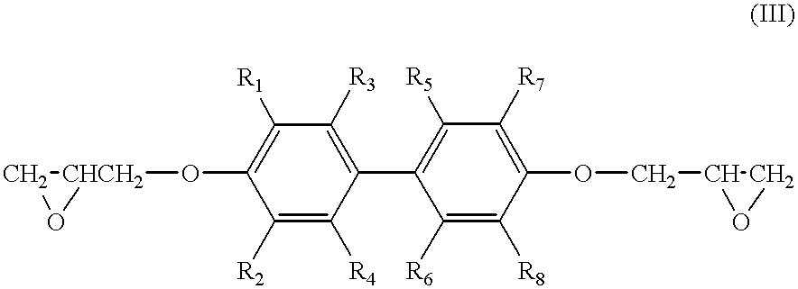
C1O[CHCH2]1OC1=C([R1])C([R3])=C(C2=C([R5])C([R7])=C(OCC3OC3)C([R8])=C2[R6])C([R4])=C1[R2]
